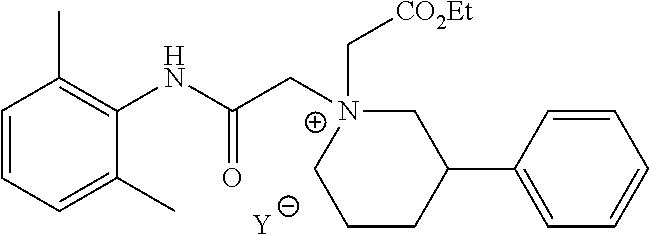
[Y].C1=CC=C(C)C(NC(C[N+]2(C[CO2Et])CC(C3=CC=CC=C3)CCC2)=O)=C1C
